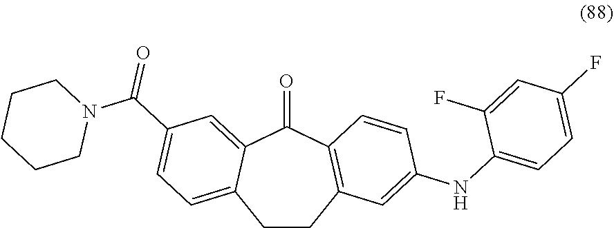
C1CC2=C(C(=O)C3=CC(C(N4CCCCC4)=O)=CC=C13)C=CC(NC1=CC=C(F)C=C1F)=C2
